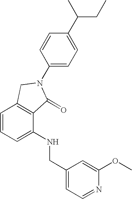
C1=CC=C(NCC2=CC=NC(OC)=C2)C2=C1CN(C1=CC=C(C(C)CC)C=C1)C2=O
